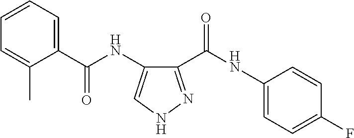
C1(C(NC2=CC=C(F)C=C2)=O)=NNC=C1NC(=O)C1=CC=CC=C1C
